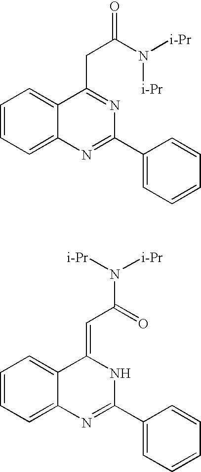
C1=CC=C2C(=C1)C(CC(N([i-Pr])[i-Pr])=O)=NC(C1=CC=CC=C1)=N2.C1=CC=C2C(=C1)C(=CC(=O)N([i-Pr])[i-Pr])NC(C1=CC=CC=C1)=N2
